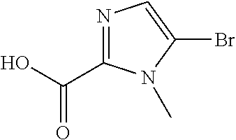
OC(C1=NC=C(Br)N1C)=O
